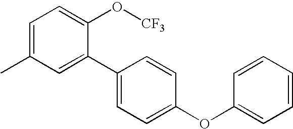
CC1=CC=C(O[CF3])C(C2=CC=C(OC3=CC=CC=C3)C=C2)=C1
